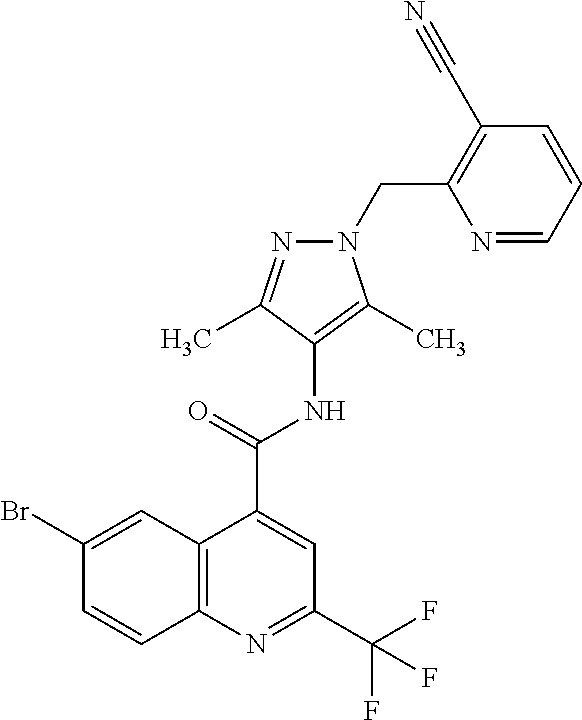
C12=C(N=C(C(F)(F)F)C=C1C(=O)NC1=C(C)N(CC3=C(C#N)C=CC=N3)N=C1C)C=CC(Br)=C2
